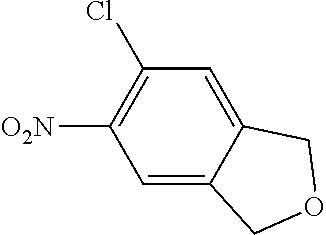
C1=C2C(=CC(Cl)=C1[O2N])COC2
